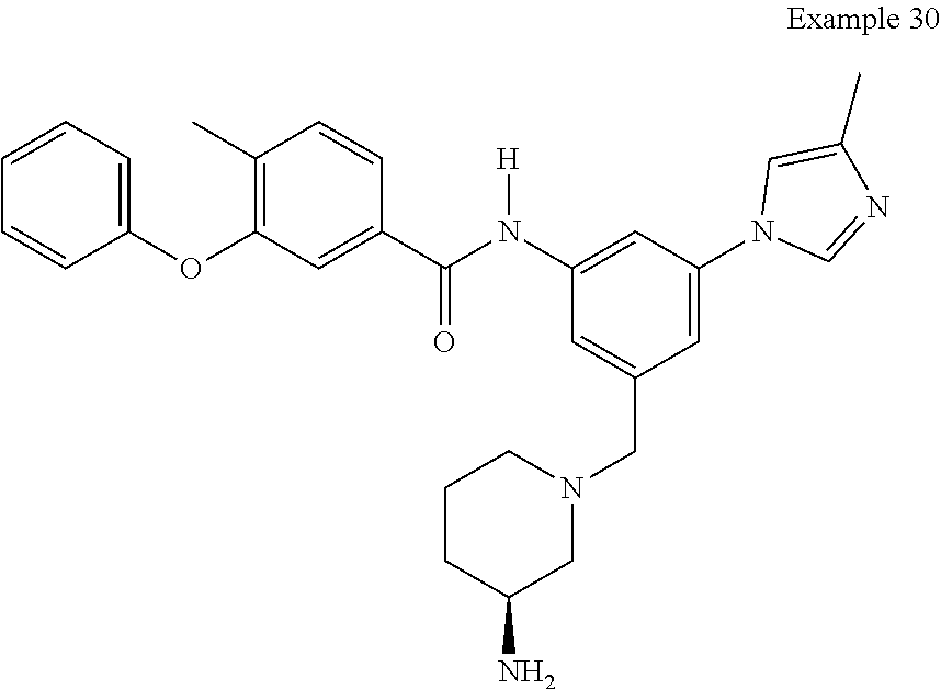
C1=C(CN2CCCC(N)C2)C=C(N2C=NC(C)=C2)C=C1N(C(C1=CC(OC2=CC=CC=C2)=C(C)C=C1)=O)[H]
